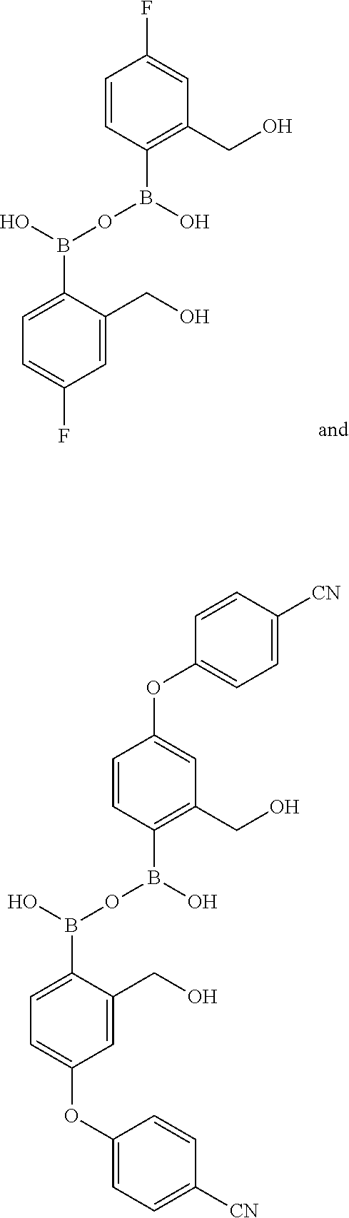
C1(B(O)OB(C2=C(CO)C=C(F)C=C2)O)=CC=C(F)C=C1CO.C1(B(O)OB(C2=C(CO)C=C(OC3=CC=C([CN])C=C3)C=C2)O)=CC=C(OC2=CC=C([CN])C=C2)C=C1CO
